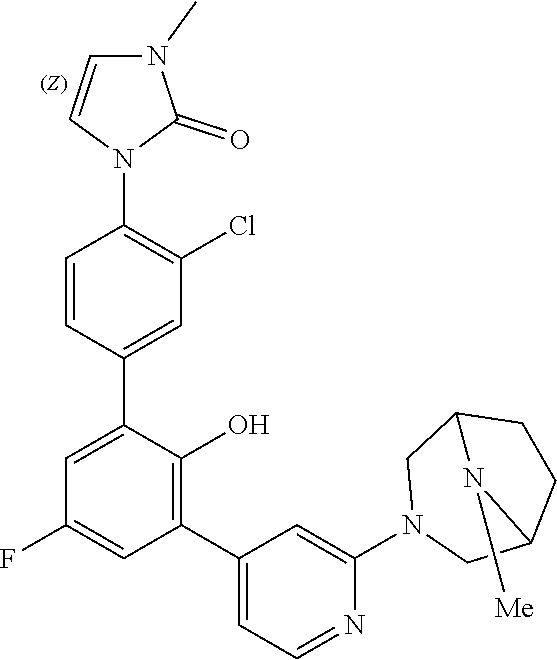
C1=C(C2=CC(Cl)=C(N3C(=O)N(C)C=C3)C=C2)C(O)=C(C2=CC=NC(N3CC4CCC(C3)N4[Me])=C2)C=C1F
